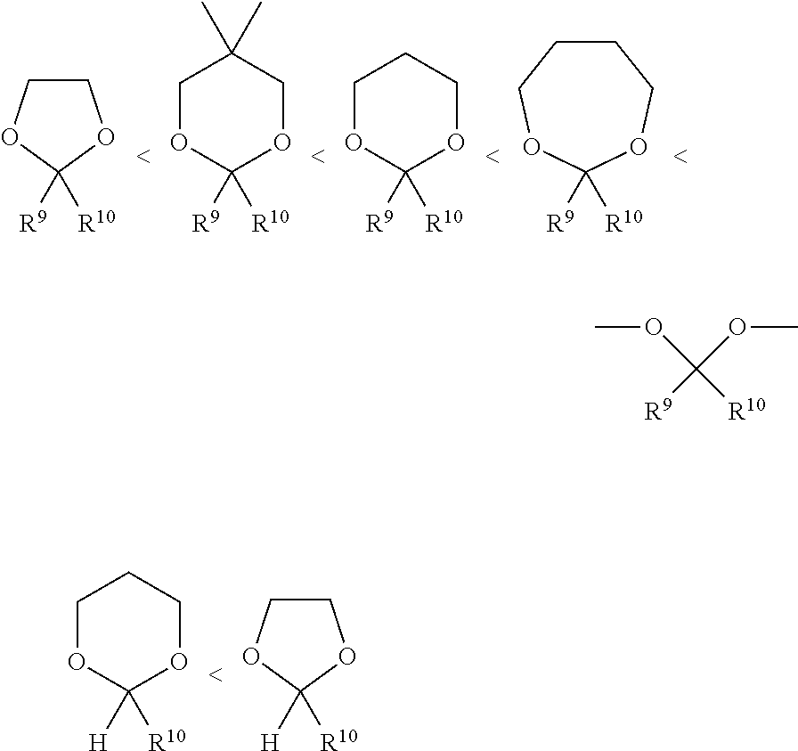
C1COC([R10])([R9])O1.C1([R10])([R9])OCC(C)(C)CO1.C1([R10])([R9])OCCCO1.C1([R10])([R9])OCCCCO1.C1COC([R10])([H])O1.C1([R10])([H])OCCCO1.COC([R10])(OC)[R9]
